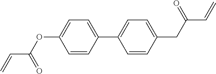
C1=CC(C2=CC=C(CC(C=C)=O)C=C2)=CC=C1OC(C=C)=O
